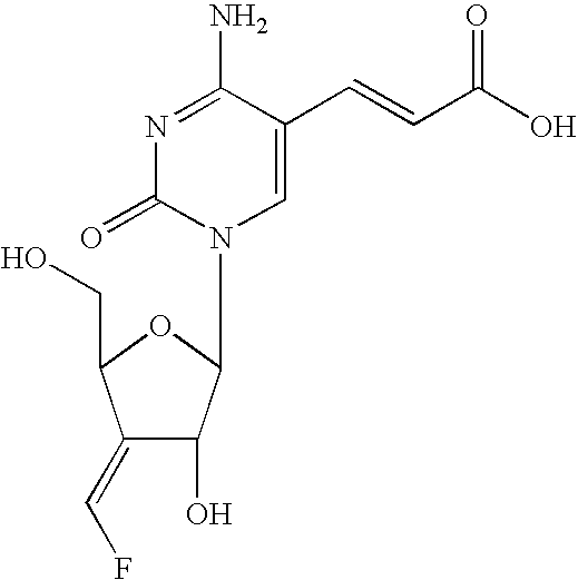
N1=C(N)C(C=CC(O)=O)=CN(C2C(O)C(=CF)C(CO)O2)C1=O
